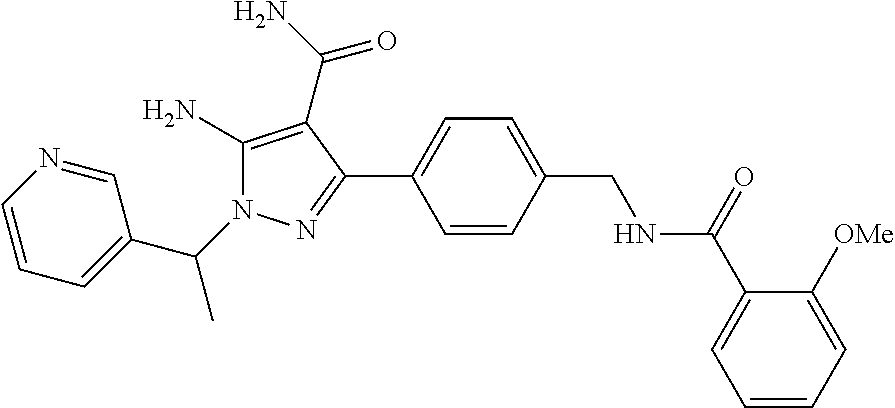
C1=CC(C2=NN(C(C)C3=CC=CN=C3)C(N)=C2C(=O)N)=CC=C1CNC(C1=CC=CC=C1[OMe])=O
